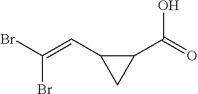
BrC(=CC1CC1C(=O)O)Br
